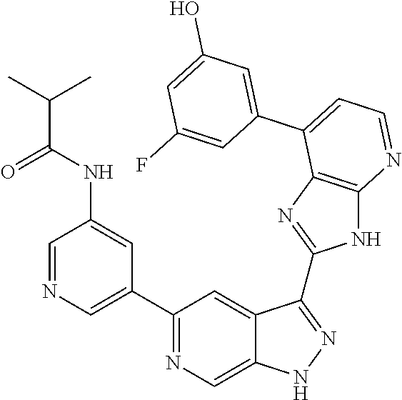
C1(C2=NC=C3C(=C2)C(C2=NC4=C(N2)N=CC=C4C2=CC(O)=CC(F)=C2)=NN3)=CN=CC(NC(C(C)C)=O)=C1
